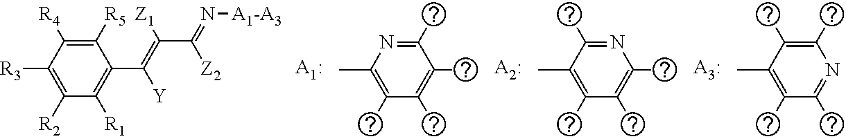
C1(C)=NC(C)=C(C)C(C)=C1C.N1=C(C)C(C)=C(C)C(C)=C1C.C1(C)=C(C)C(C)=C(C)C(C)=N1.C1([R5])=C([R4])C([R3])=C([R2])C([R1])=C1C(=C(C(=N[A1-A3])[Z2])[Z1])[Y]
